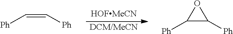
[DCM/MeCN].C(=C[Ph])[Ph].C1([Ph])C([Ph])O1
